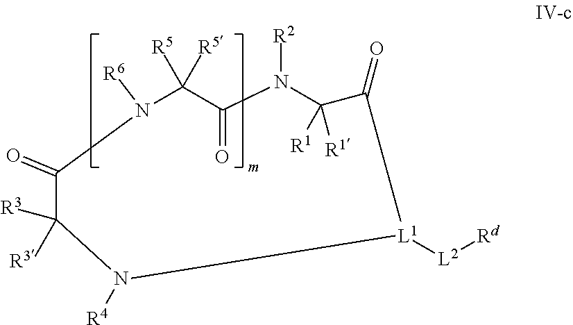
N1([R6])C([R5])([R5])C(=O)N([R2])C([R1])([R1])C(=O)[L1]([L2][Rd])N([R4])C([R3])([R3])C1=O
